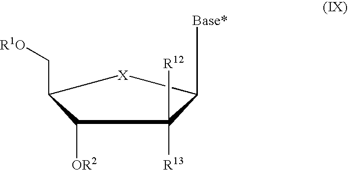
[Base*]C1C([R13])([R12])C([OR2])C(C[R1O])[X]1
